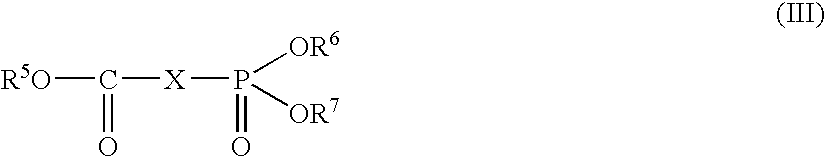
[R5O]C([X]P([OR6])([OR7])=O)=O
